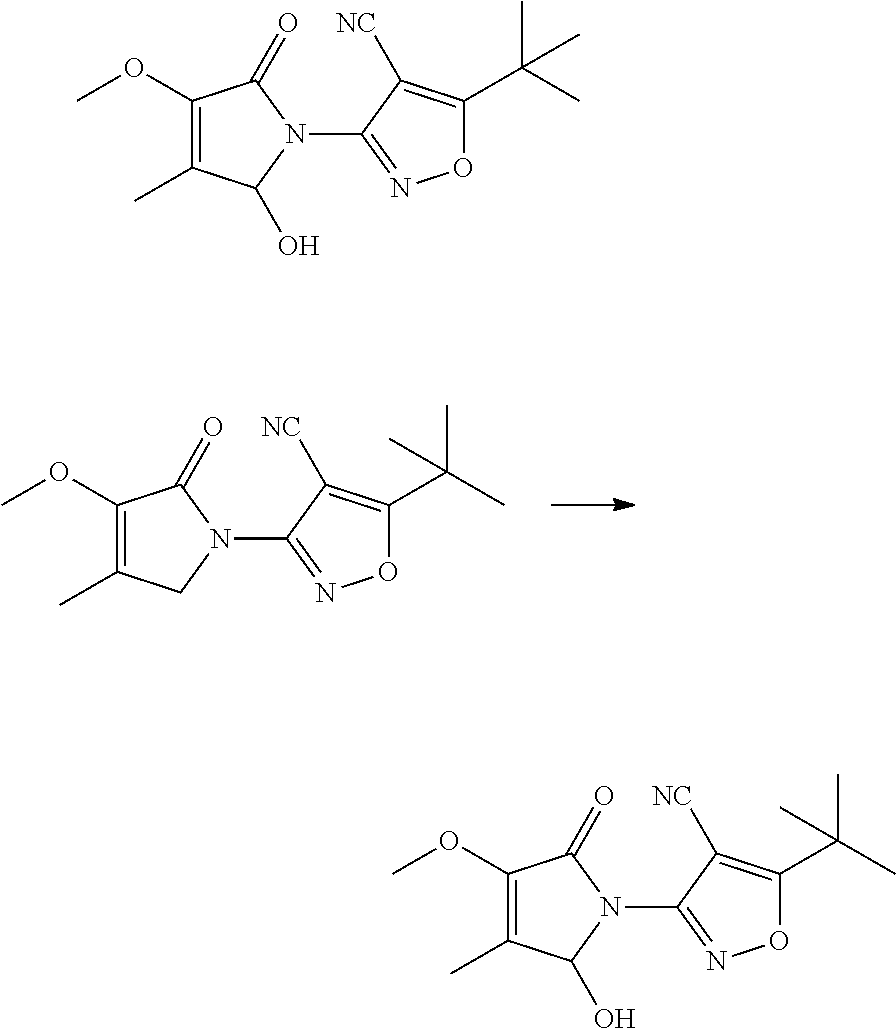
C1(OC)=C(C)CN(C2=NOC(C(C)(C)C)=C2[NC])C1=O.C1(OC)=C(C)C(O)N(C2=NOC(C(C)(C)C)=C2[NC])C1=O.C1(OC)=C(C)C(O)N(C2=NOC(C(C)(C)C)=C2[NC])C1=O
